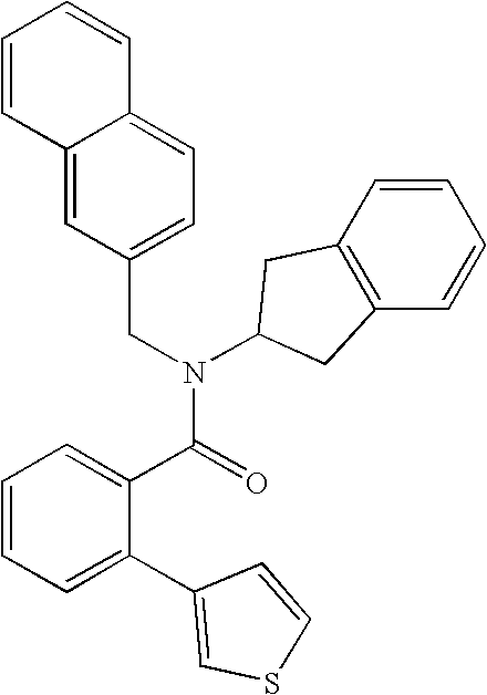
C1(CN(C(C2=CC=CC=C2C2=CSC=C2)=O)C2CC3=C(C=CC=C3)C2)=CC=C2C(=C1)C=CC=C2
